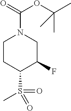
S(C1C(F)CN(C(=O)OC(C)(C)C)CC1)(=O)(=O)C
